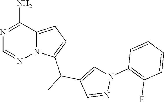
N1=C(N)C2=CC=C(C(C3=CN(C4=C(F)C=CC=C4)N=C3)C)N2N=C1
